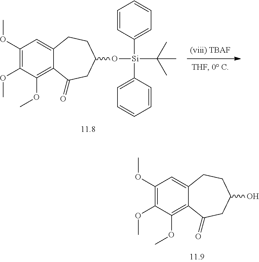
C1(OC)=C(OC)C(OC)=C2C(=C1)CCC(O[Si](C1=CC=CC=C1)(C1=CC=CC=C1)C(C)(C)C)CC2=O.C1(OC)=C(OC)C(OC)=C2C(=C1)CCC(O)CC2=O
